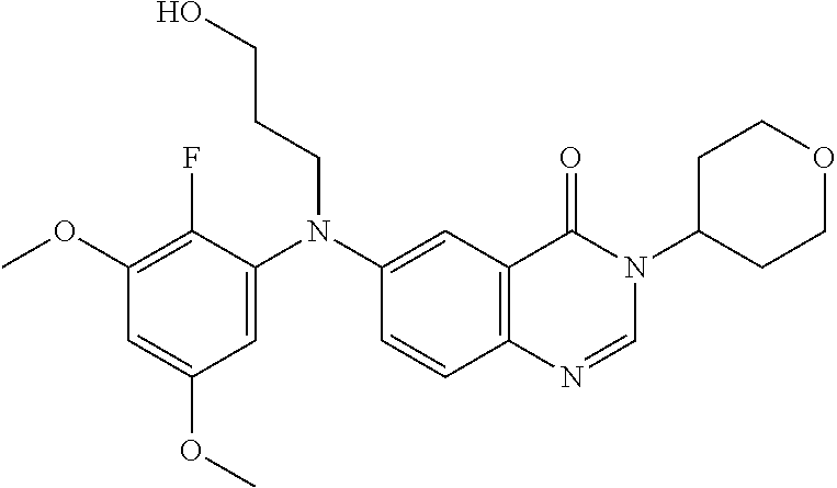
C1=C(N(C2=CC3=C(C=C2)N=CN(C2CCOCC2)C3=O)CCCO)C(F)=C(OC)C=C1OC
